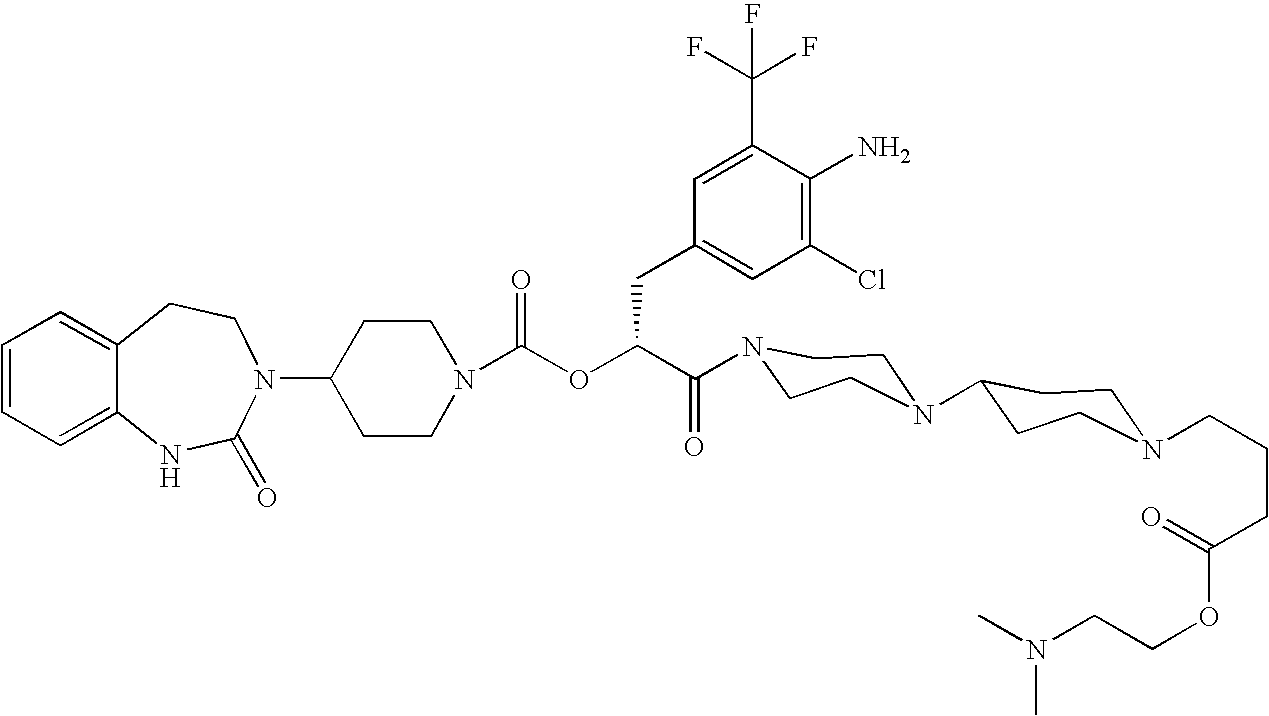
C12=CC=CC=C1NC(=O)N(C1CCN(C(OC(C(=O)N3CCN(C4CCN(CCCC(OCCN(C)C)=O)CC4)CC3)CC3=CC(Cl)=C(N)C(C(F)(F)F)=C3)=O)CC1)CC2
